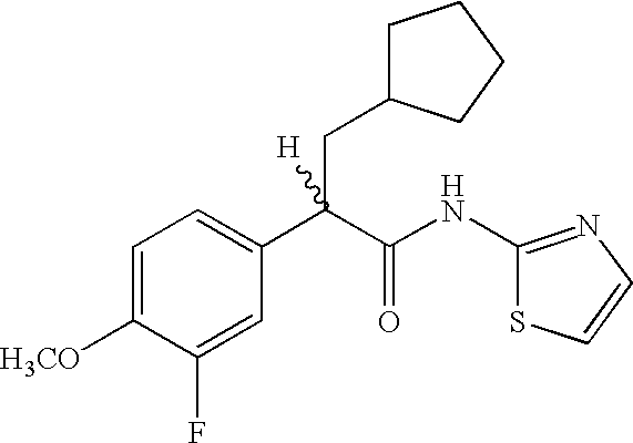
C1=C(F)C([H3CO])=CC=C1C(C(NC1=NC=CS1)=O)(CC1CCCC1)[H]
